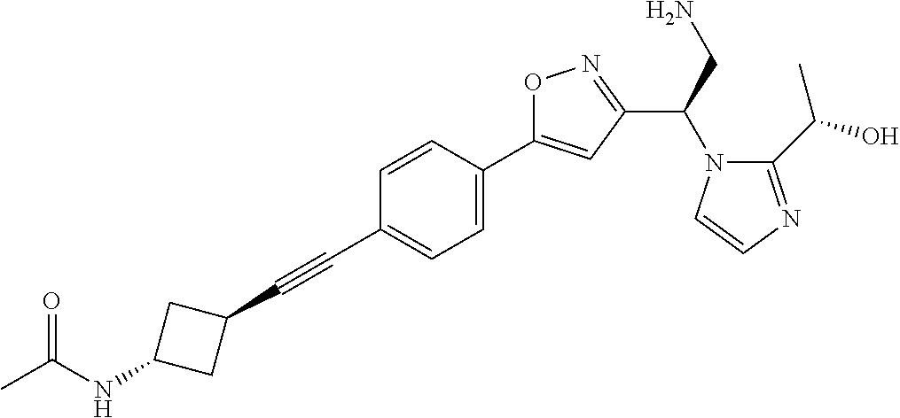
C1=CC(C2=CC(C(N3C(C(O)C)=NC=C3)CN)=NO2)=CC=C1C#CC1CC(NC(C)=O)C1
